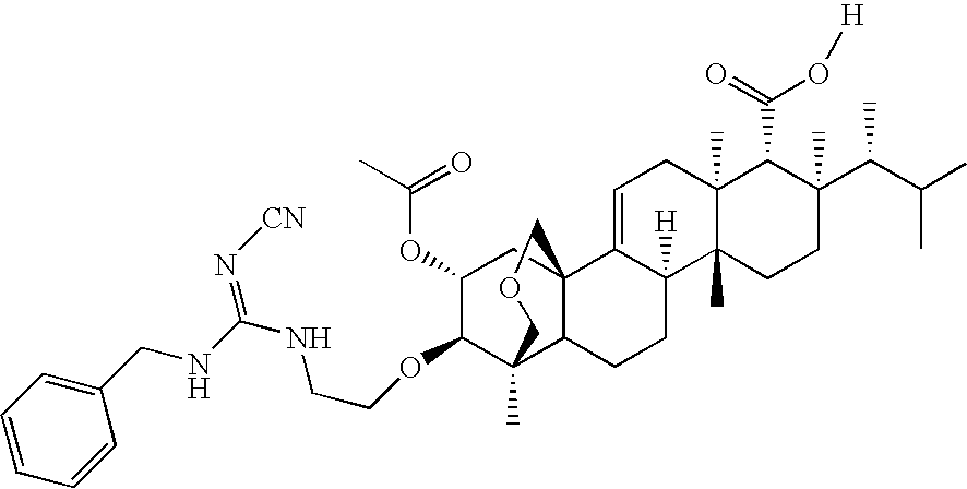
C1(OC(C)=O)C(OCCNC(NCC2=CC=CC=C2)=N[CN])C2(C)C3C(C1)(C1=CCC4(C)C(C)(C1([H])CC3)CCC(C(C(C)C)C)(C)C4C(=O)O[H])COC2
